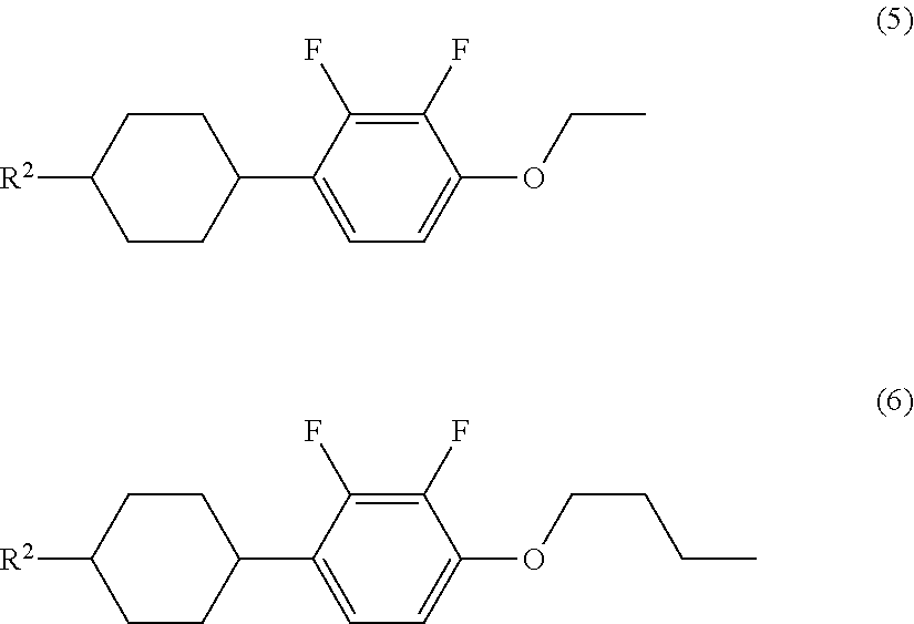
C1(F)=C(F)C(C2CCC([R2])CC2)=CC=C1OCC.C1(F)=C(F)C(C2CCC([R2])CC2)=CC=C1OCCCC
